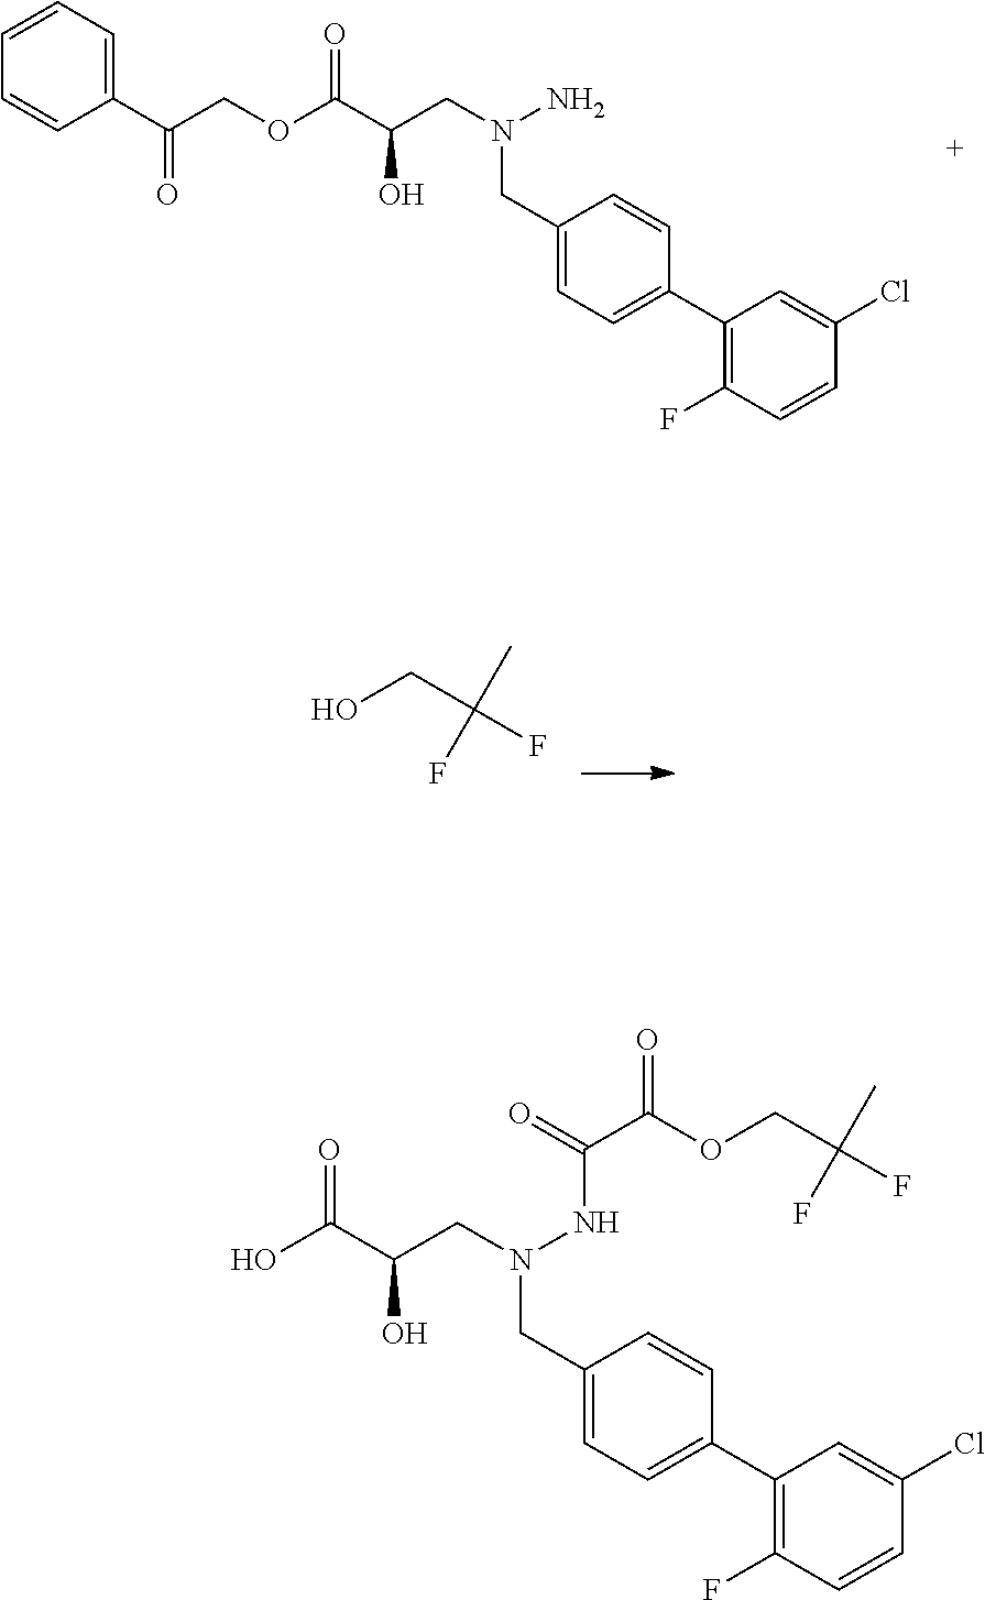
O(C(C(CN(N)CC1=CC=C(C2=C(F)C=CC(Cl)=C2)C=C1)O)=O)CC(C1=CC=CC=C1)=O.OCC(F)(C)F.OC(C(CN(NC(C(OCC(F)(C)F)=O)=O)CC1=CC=C(C2=C(F)C=CC(Cl)=C2)C=C1)O)=O
